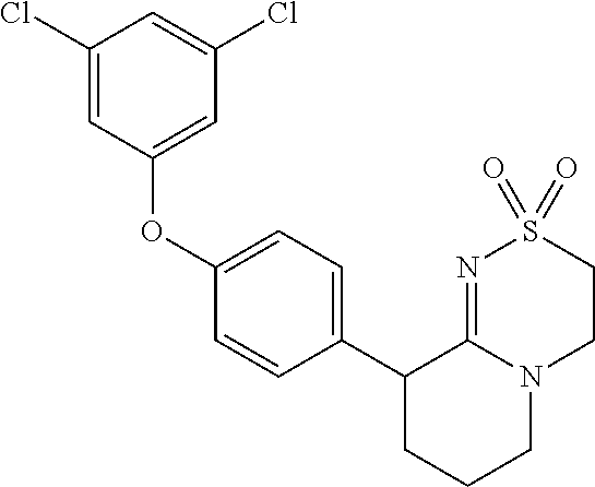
C1(OC2=CC(Cl)=CC(Cl)=C2)=CC=C(C2CCCN3C2=NS(=O)(=O)CC3)C=C1
